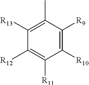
C1([R10])=C([R9])C(C)=C([R13])C([R12])=C1[R11]
